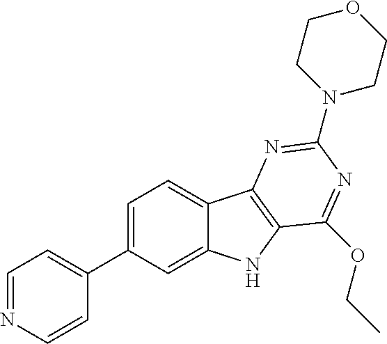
C1=NC=CC(C2=CC=C3C(=C2)NC2=C3N=C(N3CCOCC3)N=C2OCC)=C1
